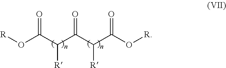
O=C(C(C(C(C(O[R])=O)[R])=O)[R])O[R]
